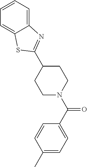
C1(C2=NC3=CC=CC=C3S2)CCN(C(C2=CC=C(C)C=C2)=O)CC1
